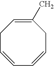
C1C=CC=CCC(C)=C1
